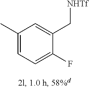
C1=C(F)C(C[NHTf])=CC(C)=C1
